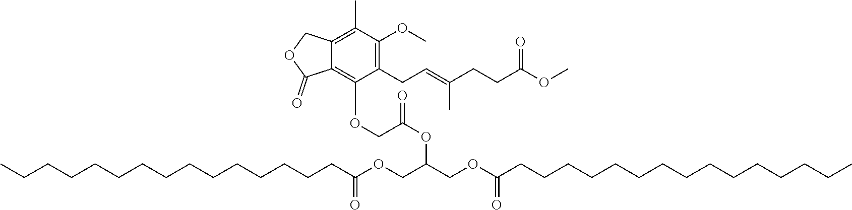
C1(CC=C(CCC(OC)=O)C)=C(OC)C(C)=C2C(=C1OCC(OC(COC(CCCCCCCCCCCCCCC)=O)COC(CCCCCCCCCCCCCCC)=O)=O)C(=O)OC2
